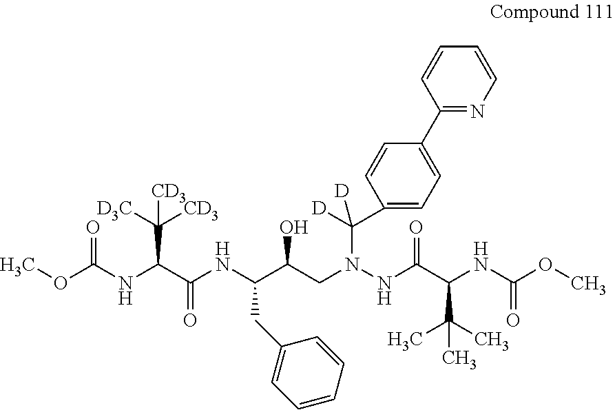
COC(NC(C(NC(C(O)CN(NC(C(NC(OC)=O)C(C)(C)C)=O)C([D])(C1=CC=C(C2=NC=CC=C2)C=C1)[D])CC1=CC=CC=C1)=O)C([D3C])([CD3])[CD3])=O
